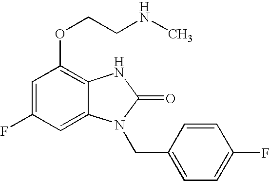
C1=C(F)C=C2C(=C1OCCNC)NC(=O)N2CC1=CC=C(F)C=C1
